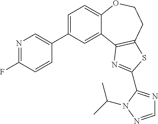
C1(C2=CN=C(F)C=C2)=CC=C2C(=C1)C1=C(CCO2)SC(C2=NC=NN2C(C)C)=N1
